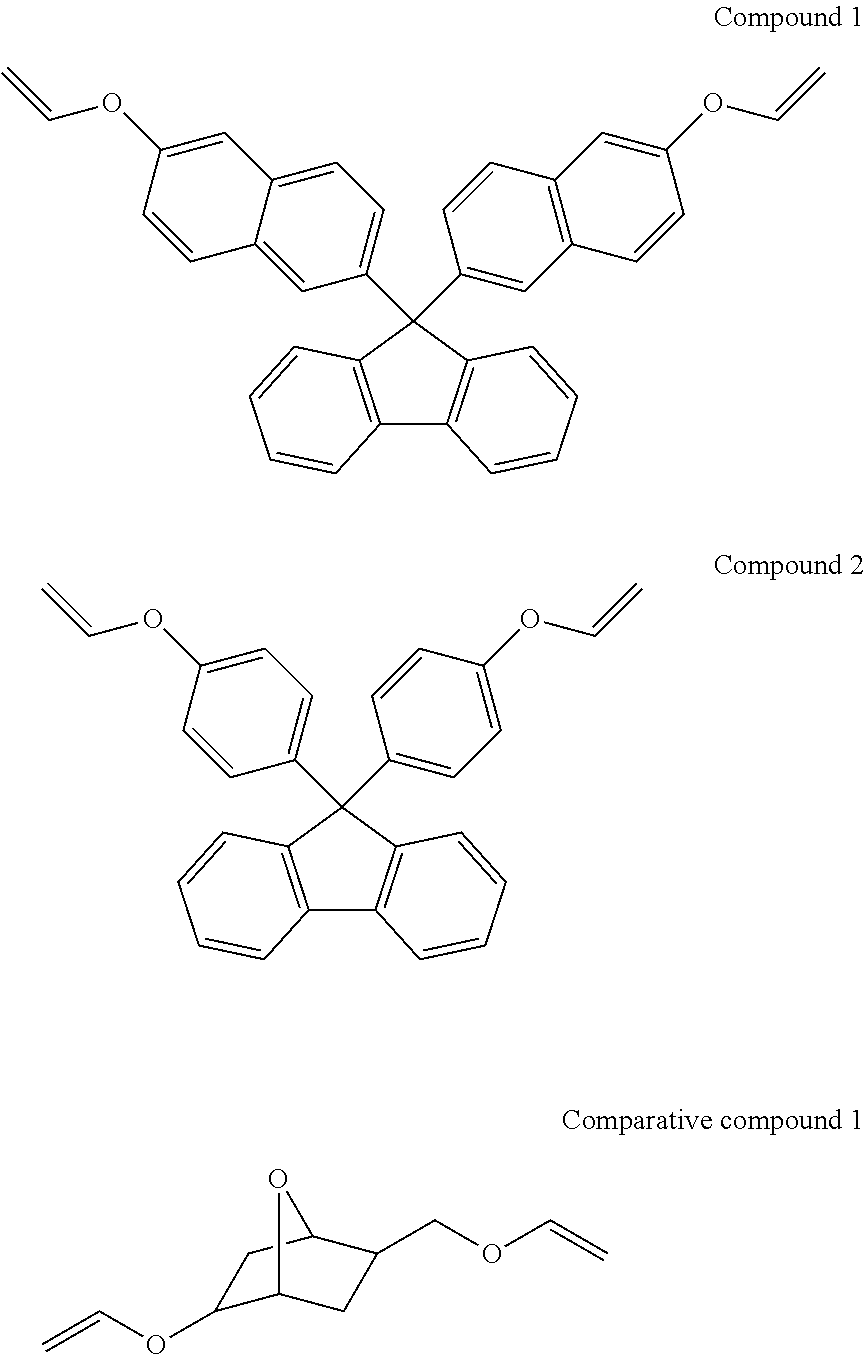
C12=C(C=CC=C1)C(C1=CC=C3C(=C1)C=CC(OC=C)=C3)(C1=CC3=C(C=C1)C=C(OC=C)C=C3)C1=C2C=CC=C1.C12=C(C=CC=C1)C(C1=CC=C(OC=C)C=C1)(C1=CC=C(OC=C)C=C1)C1=C2C=CC=C1.C1(OC=C)C2CC(COC=C)C(C1)O2
